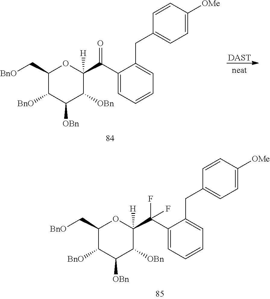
C1(C[BnO])C([BnO])C([OBn])C([OBn])C(C(C2=CC=CC=C2CC2=CC=C([OMe])C=C2)=O)([H])O1.[DAST].C1(C[BnO])C([BnO])C([OBn])C([OBn])C(C(C2=CC=CC=C2CC2=CC=C([OMe])C=C2)(F)F)([H])O1
